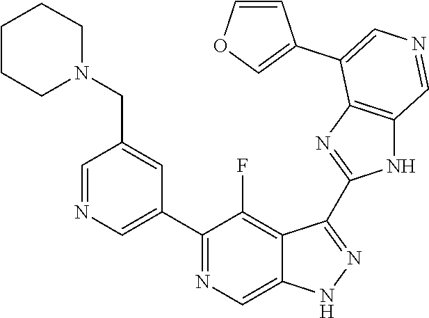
C1(C2=CN=CC(CN3CCCCC3)=C2)=NC=C2C(=C1F)C(C1=NC3=C(N1)C=NC=C3C1=COC=C1)=NN2
